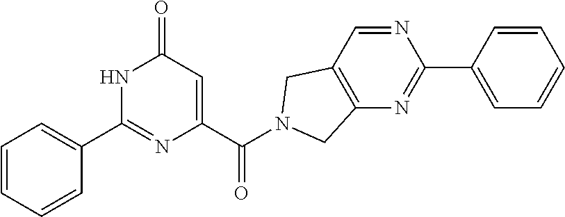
C1=CC=CC(C2=NC(C(=O)N3CC4=C(N=C(C5=CC=CC=C5)N=C4)C3)=CC(=O)N2)=C1
